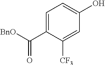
[BnO]C(C1=CC=C(O)C=C1[CF3])=O
